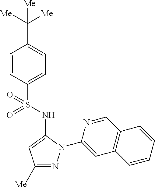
C1(C([Me])([Me])[Me])=CC=C(S(=O)(=O)NC2=CC([Me])=NN2C2=CC3=C(C=N2)C=CC=C3)C=C1
